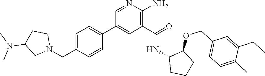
C1=NC(N)=C(C(=O)NC2CCCC2OCC2=CC=C(C)C(CC)=C2)C=C1C1=CC=C(CN2CCC(N(C)C)C2)C=C1
